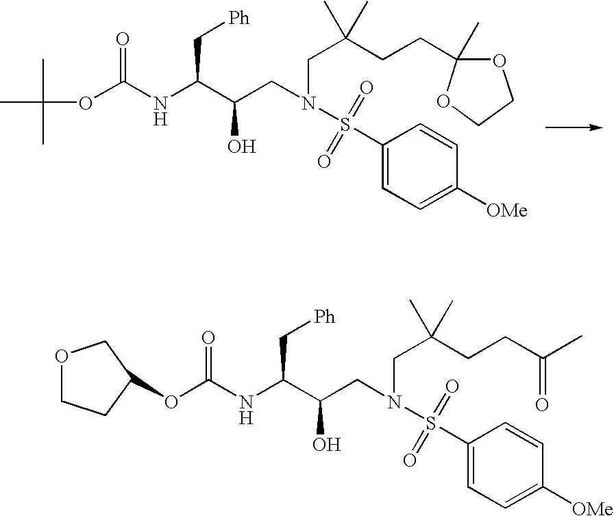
CC(C)(OC(NC(C(CN(CC(CCC1(C)OCCO1)(C)C)S(C1=CC=C([OMe])C=C1)(=O)=O)O)C[Ph])=O)C.O(C(NC(C(CN(CC(CCC(C)=O)(C)C)S(C1=CC=C([OMe])C=C1)(=O)=O)O)C[Ph])=O)C1CCOC1
